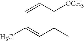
C1=CC([OCH3])=C(C)C=C1C
